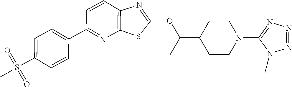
C1=CC2=C(N=C1C1=CC=C(S(C)(=O)=O)C=C1)SC(OC(C1CCN(C3=NN=NN3C)CC1)C)=N2
